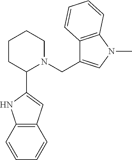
C12=C(C=CC=C1)NC(C1CCCCN1CC1=CN(C)C3=C1C=CC=C3)=C2
